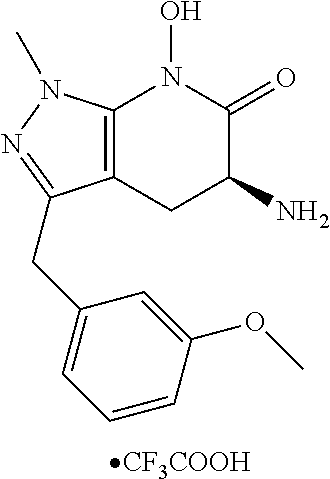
[CF3COOH].N1=C(CC2=CC=CC(OC)=C2)C2=C(N1C)N(O)C(=O)C(N)C2
